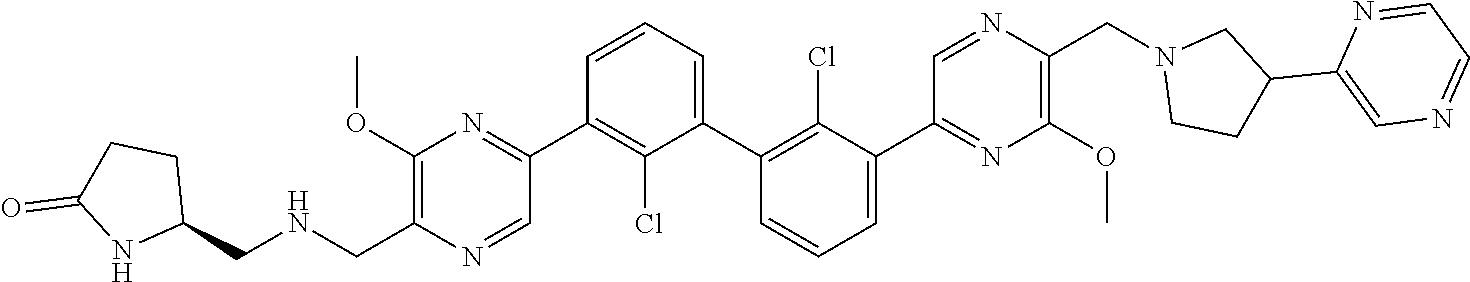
C1(OC)=C(C[HN]CC2CCC(=O)N2)N=CC(C2=C(Cl)C(C3=C(Cl)C(C4=NC(OC)=C(CN5CCC(C6=CN=CC=N6)C5)N=C4)=CC=C3)=CC=C2)=N1
